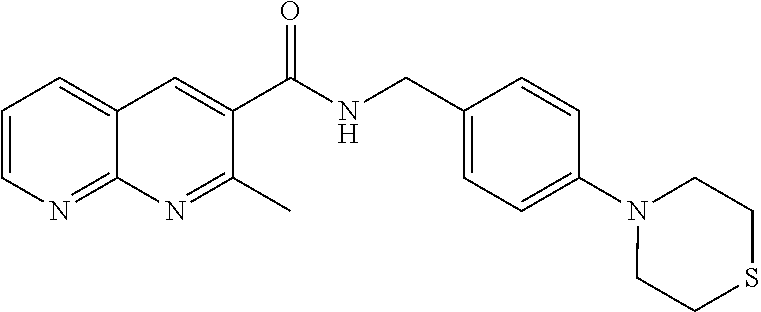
C1=CN=C2C(=C1)C=C(C(NCC1=CC=C(N3CCSCC3)C=C1)=O)C(C)=N2
